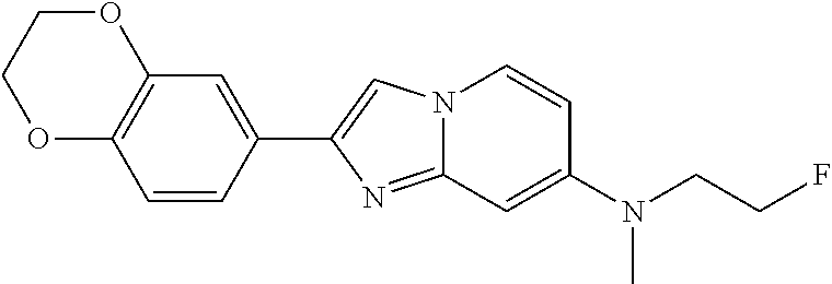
C1(C2=CN3C(=N2)C=C(N(CCF)C)C=C3)=CC2=C(C=C1)OCCO2
